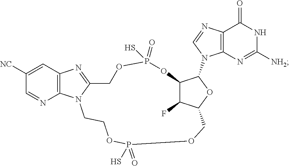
C1=NC2=C(C=C1[NC])N=C1N2CCOP(=O)(S)OCC2C(F)C(C(N3C4=C(C(=O)NC([NH2])=N4)N=C3)O2)OP(=O)(S)OC1
